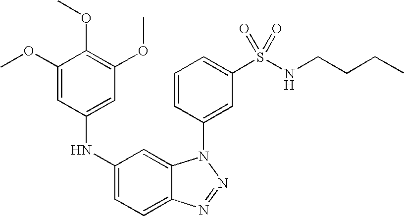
C1(OC)=CC(NC2=CC=C3C(=C2)N(C2=CC(S(NCCCC)(=O)=O)=CC=C2)N=N3)=CC(OC)=C1OC
